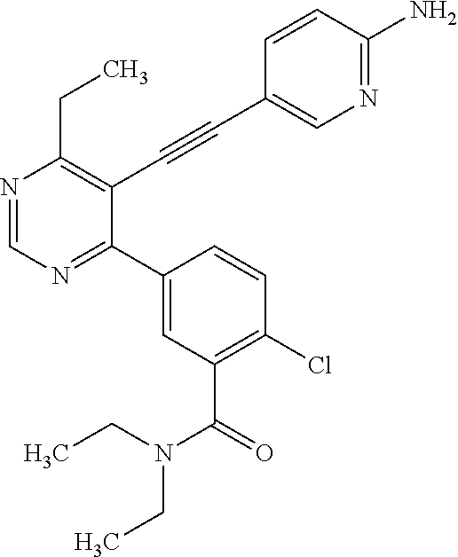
N1=CN=C(C2=CC(C(N(CC)CC)=O)=C(Cl)C=C2)C(C#CC2=CN=C(N)C=C2)=C1CC
